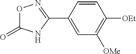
O1C(=O)NC(C2=CC([OMe])=C([OEt])C=C2)=N1
